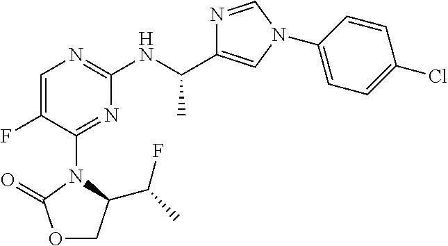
N1=CN(C2=CC=C(Cl)C=C2)C=C1C(NC1=NC=C(F)C(N2C(C(C)F)COC2=O)=N1)C
